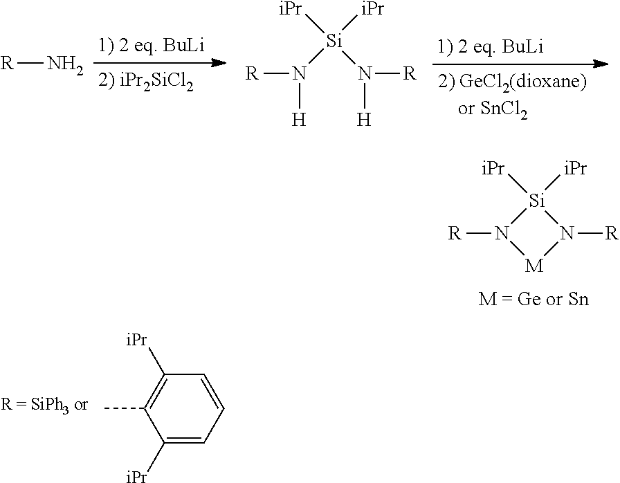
[R]N.[iPr][Si](N([R])[H])([iPr])N([R])[H].[Si]1([iPr])([iPr])N([R])[M]N1[R].C1([iPr])=CC=CC([iPr])=C1C
